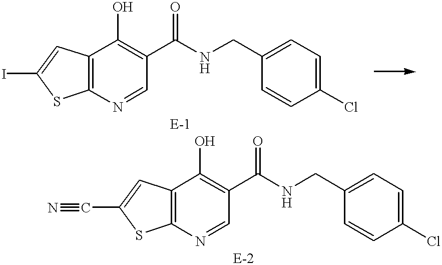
C1(Cl)=CC=C(CNC(C2=C(O)C3=C(N=C2)SC(I)=C3)=O)C=C1.C1=C(Cl)C=CC(CNC(C2=C(O)C3=C(N=C2)SC(C#N)=C3)=O)=C1
